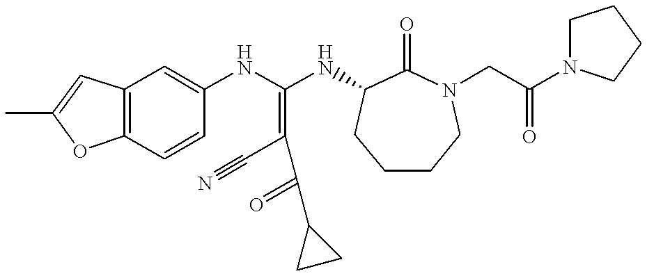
C12=C(C=CC(NC(NC3C(=O)N(CC(N4CCCC4)=O)CCCC3)=C(C#N)C(=O)C3CC3)=C1)OC(C)=C2
